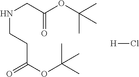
N(CC(OC(C)(C)C)=O)CCC(OC(C)(C)C)=O.[H]Cl
